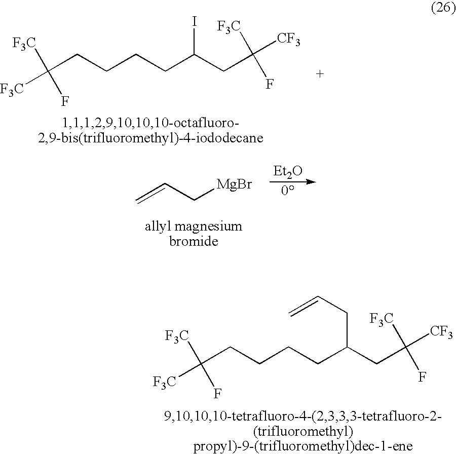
C(CCCCC(CC([CF3])(F)[F3C])CC=C)([F3C])([F3C])F.C(CCCCC(CC(F)([F3C])[CF3])I)([F3C])([F3C])F.C=CC[MgBr].[Et2O]
